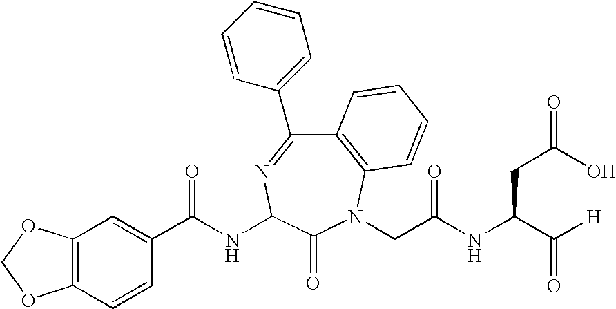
C1(C(NC2N=C(C3=CC=CC=C3)C3=C(N(CC(NC(C([H])=O)CC(=O)O)=O)C2=O)C=CC=C3)=O)=CC2=C(C=C1)OCO2
